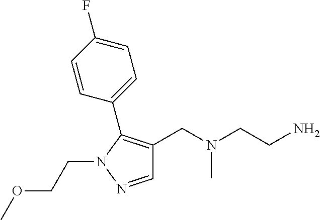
C1=NN(CCOC)C(C2=CC=C(F)C=C2)=C1CN(CCN)C
